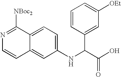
N1=C([NBoc2])C2=CC=C(NC(C(O)=O)C3=CC([OEt])=CC=C3)C=C2C=C1
